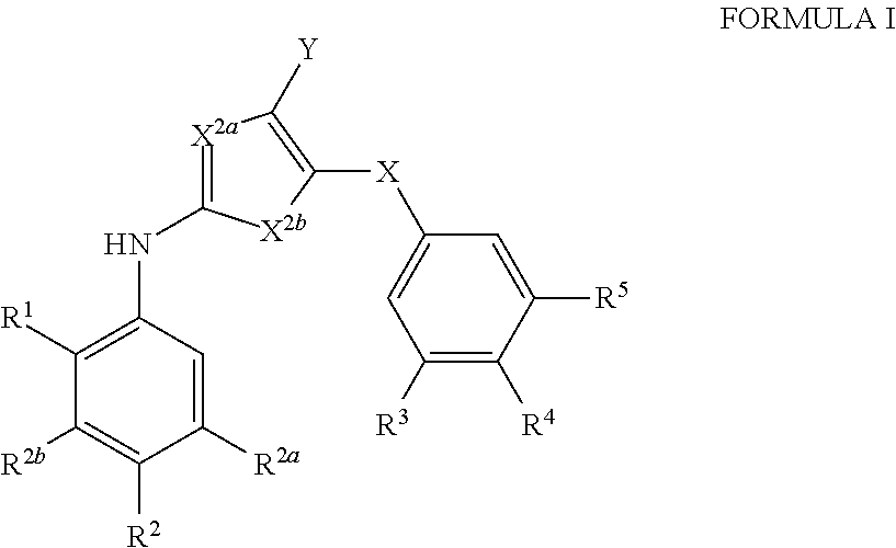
C1([R1])=C(NC2=[X2a]C([Y])=C([X]C3=CC([R3])=C([R4])C([R5])=C3)[X2b]2)C=C([R2a])C([R2])=C1[R2b]
